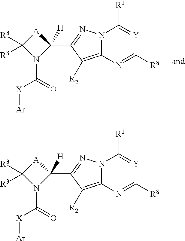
N12C(=C([R2])C(C3([H])[A]C([R3])([R3])N3C(=O)[X][Ar])=N1)N=C([R8])[Y]=C2[R1].N12C(=C([R2])C(C3([H])[A]C([R3])([R3])N3C(=O)[X][Ar])=N1)N=C([R8])[Y]=C2[R1]
